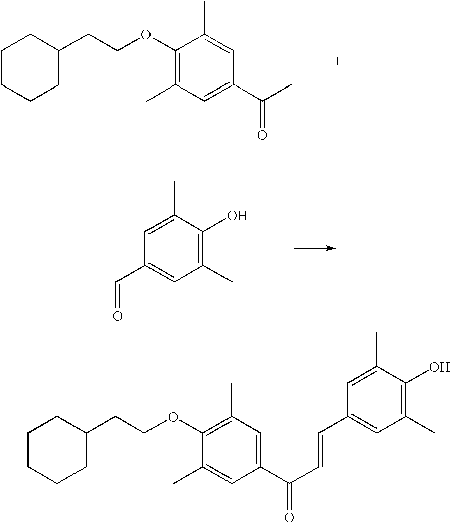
C1CCCC(CCOC2=C(C)C=C(C(C)=O)C=C2C)C1.C1(C=O)=CC(C)=C(O)C(C)=C1.C1CCCC(CCOC2=C(C)C=C(C(C=CC3=CC(C)=C(O)C(C)=C3)=O)C=C2C)C1
